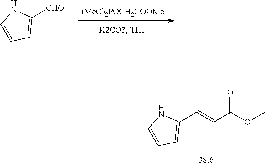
C(C1=CC=CN1)=CC(OC)=O.[(MeO)2POCH2COOMe].[CHO]C1=CC=CN1
